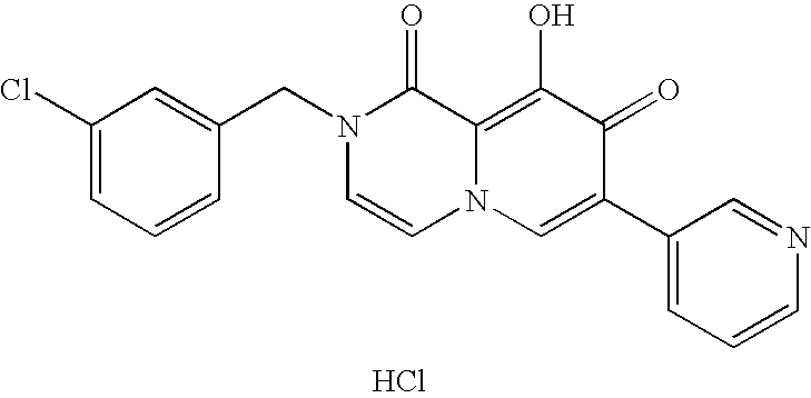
C1(Cl)=CC=CC(CN2C=CN3C(=C(O)C(=O)C(C4=CC=CN=C4)=C3)C2=O)=C1.Cl
